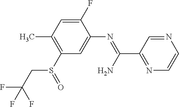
S(C1=C(C)C=C(F)C(N=C(N)C2=NC=CN=C2)=C1)(=O)CC(F)(F)F
